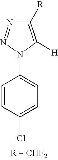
C1([R])=C([H])N(C2=CC=C(Cl)C=C2)N=N1
